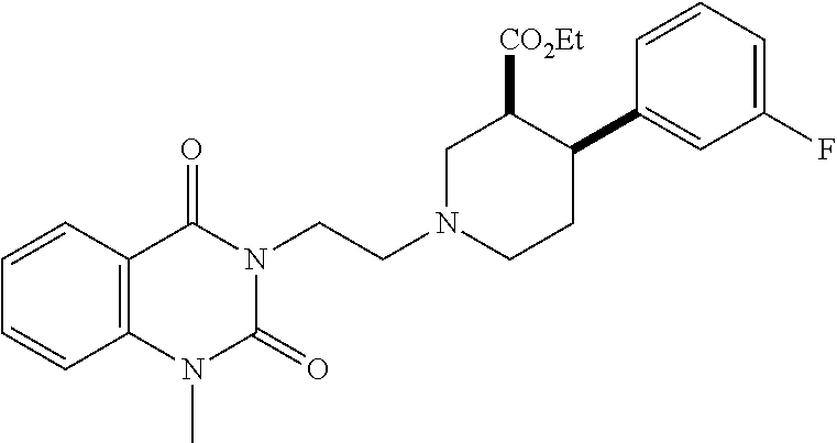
C12=C(C(=O)N(CCN3CCC(C4=CC(F)=CC=C4)C([CO2Et])C3)C(=O)N1C)C=CC=C2
